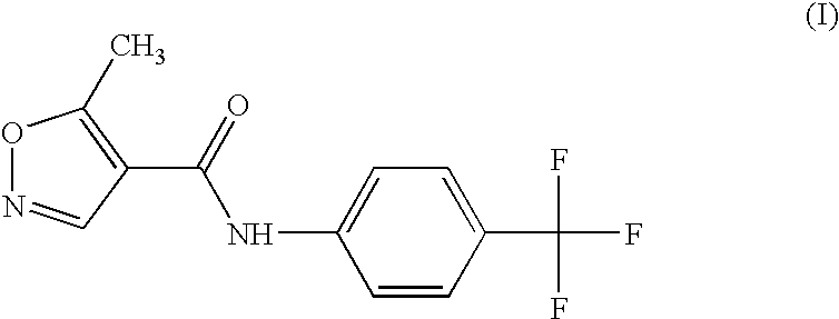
O1N=CC(C(=O)NC2=CC=C(C(F)(F)F)C=C2)=C1C
